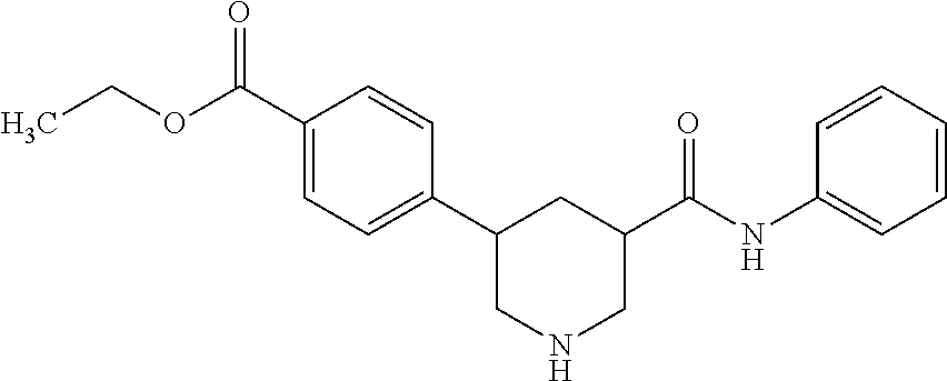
C1(C2CNCC(C(NC3=CC=CC=C3)=O)C2)=CC=C(C(=O)OCC)C=C1
